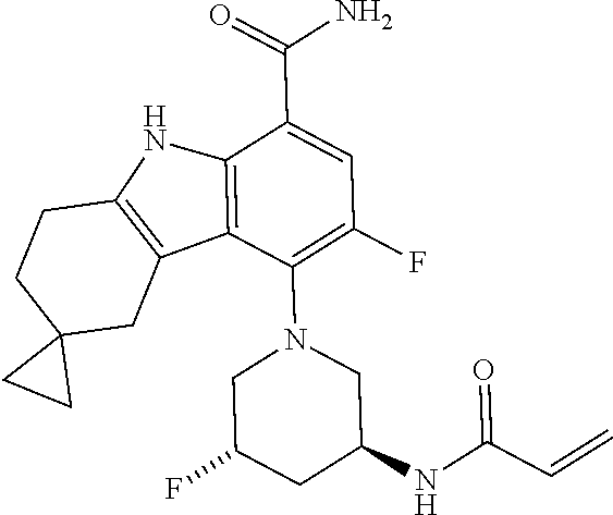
C12=C(C(N3CC(F)CC(NC(C=C)=O)C3)=C(F)C=C1C(=O)N)C1=C(N2)CCC2(C1)CC2
